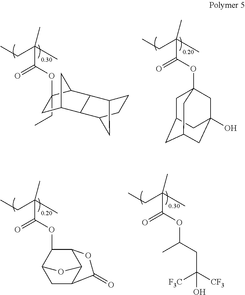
C1(CC)(OC(C(CC)(C)C)=O)CC2CC1C1C3CCC(C21)C3.CCC(C)(C)C(OC12CC3CC(CC(O)(C1)C3)C2)=O.CCC(C)(C)C(OC1C2CC3C(C1OC3=O)O2)=O.CCC(C)(C)C(OC(C)CC([F3C])([CF3])O)=O
